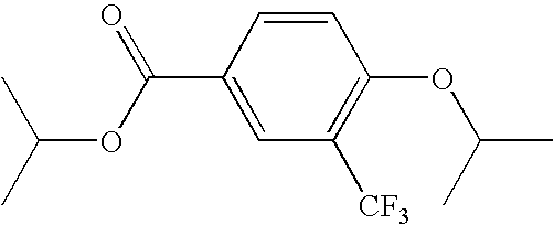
C1=CC(C(=O)OC(C)C)=CC([CF3])=C1OC(C)C
